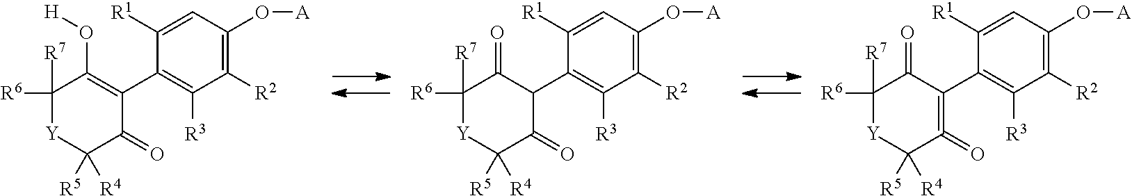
C1([R2])=C(O[A])C=C([R1])C(C2=C(O[H])C([R7])([R6])[Y]C([R5])([R4])C2=O)=C1[R3].C1([R2])=C(O[A])C=C([R1])C(C2C(=O)C([R7])([R6])[Y]C([R5])([R4])C2=O)=C1[R3].C1([R2])=C(O[A])C=C([R1])C(C2=C(=O)C([R5])([R4])[Y]C([R7])([R6])C2=O)=C1[R3]
